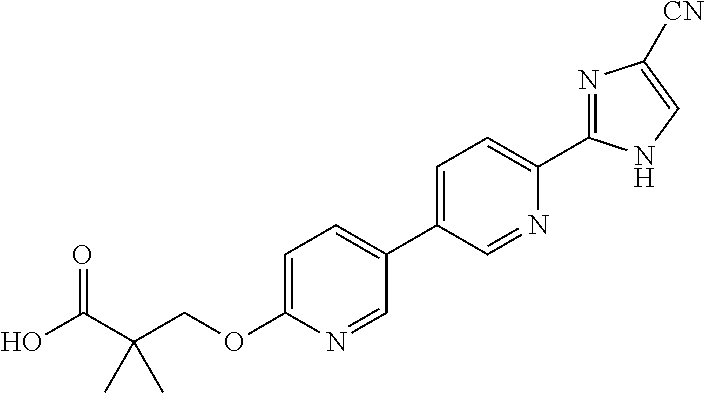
C(OC1=CC=C(C2=CC=C(C3=NC([CN])=CN3)N=C2)C=N1)C(C(=O)O)(C)C
